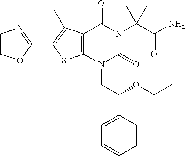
C12=C(N(CC(C3=CC=CC=C3)OC(C)C)C(=O)N(C(C(N)=O)(C)C)C1=O)SC(C1=NC=CO1)=C2C
